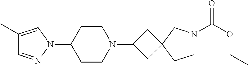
C1(C)=CN(C2CCN(C3CC4(C3)CCN(C(OCC)=O)C4)CC2)N=C1
